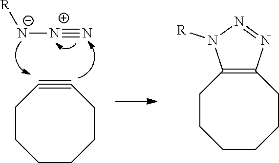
[N+](#N)[N-][R].C1#CCCCCCC1.C1CCCCCC2=C1N([R])N=N2
